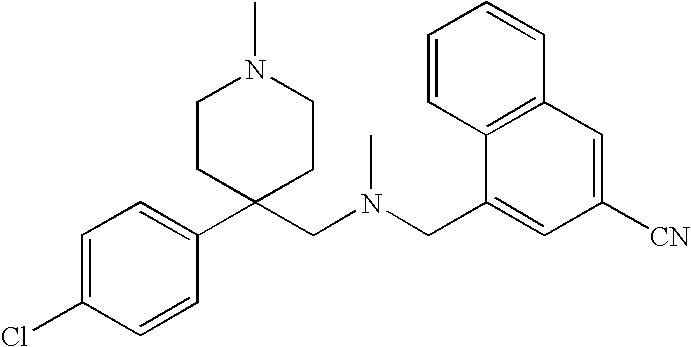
C1(C2(CN(CC3=CC([CN])=CC4=C3C=CC=C4)C)CCN(C)CC2)=CC=C(Cl)C=C1
